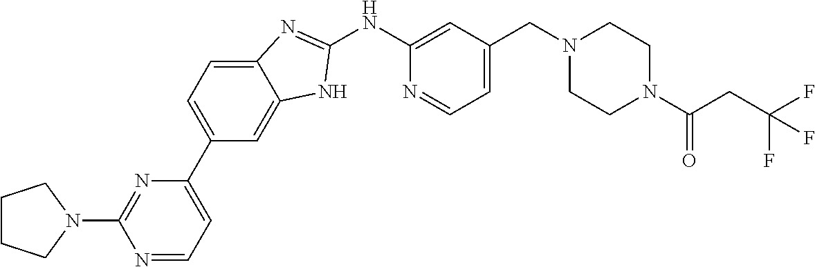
C1=C2C(=CC(C3=CC=NC(N4CCCC4)=N3)=C1)NC(NC1=CC(CN3CCN(C(CC(F)(F)F)=O)CC3)=CC=N1)=N2
